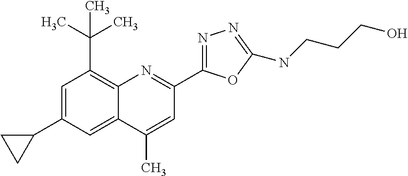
C1(C)=CC(C2=NN=C(NCCCO)O2)=NC2=C(C(C)(C)C)C=C(C3CC3)C=C12
